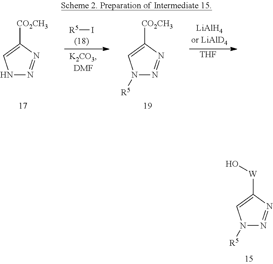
N1N=NC([CO2CH3])=C1.[R5]I.N1([R5])N=NC([CO2CH3])=C1.[THF].N1([R5])N=NC([W]O)=C1
